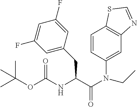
C1=CC(N(C(C(CC2=CC(F)=CC(F)=C2)NC(OC(C)(C)C)=O)=O)CC)=CC2=C1SC=N2
